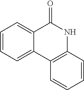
C12=CC=CC=C1C1=C(NC2=O)C=CC=C1
